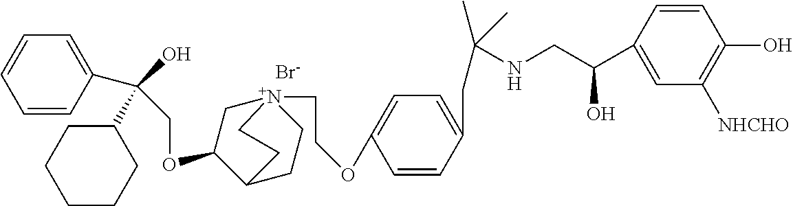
[Br-].C(OC1C[N+]2(CCOC3=CC=C(CC(NCC(C4=CC([NHCHO])=C(O)C=C4)O)(C)C)C=C3)CCC1CC2)C(O)(C1CCCCC1)C1=CC=CC=C1
